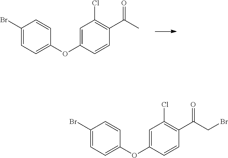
C1(Br)=CC=C(OC2=CC(Cl)=C(C(=O)C)C=C2)C=C1.C1(Br)=CC=C(OC2=CC(Cl)=C(C(=O)CBr)C=C2)C=C1
